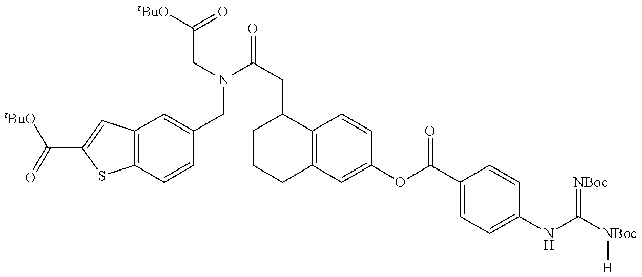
[tBuO]C(=O)C1=CC2=C(S1)C=CC(CN(C(CC1CCCC3=C1C=CC(OC(C1=CC=C(NC([NBoc][H])=[NBoc])C=C1)=O)=C3)=O)CC([tBuO])=O)=C2
